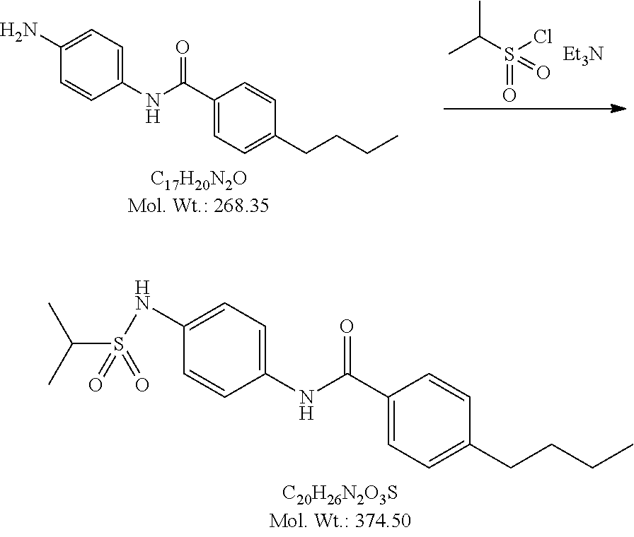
N(C1=CC=C(NC(C2=CC=C(CCCC)C=C2)=O)C=C1)S(C(C)C)(=O)=O.CC(S(Cl)(=O)=O)C.[Et3N].NC1=CC=C(NC(C2=CC=C(CCCC)C=C2)=O)C=C1
